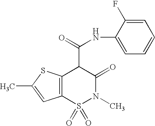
N(C(C1C(=O)N(C)S(=O)(=O)C2=C1SC(C)=C2)=O)C1=CC=CC=C1F
